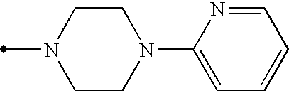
CN1CCN(C2=CC=CC=N2)CC1
